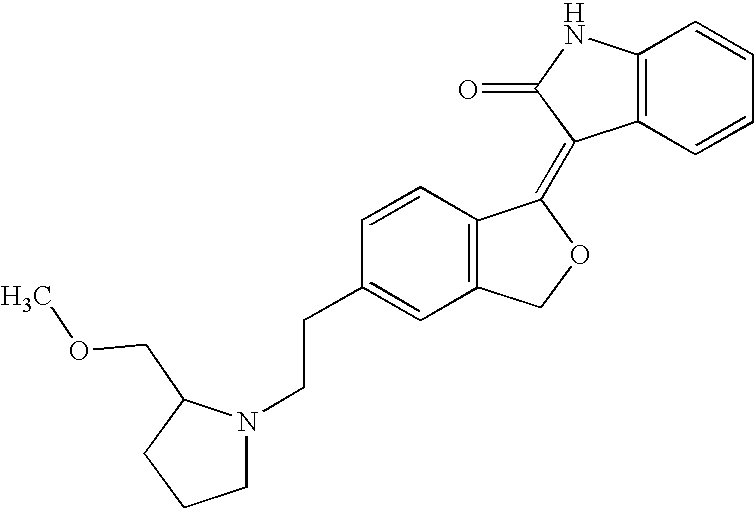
C1=CC(CCN2CCCC2COC)=CC2=C1C(=C1C3=C(NC1=O)C=CC=C3)OC2
